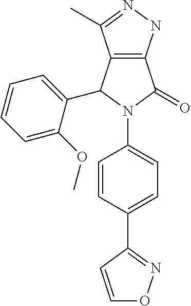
C12=C(NN=C1C)C(=O)N(C1=CC=C(C3=NOC=C3)C=C1)C2C1=CC=CC=C1OC
